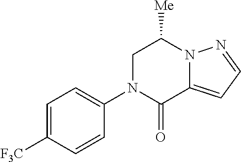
C1=C([F3C])C=CC(N2C(=O)C3=CC=NN3C([Me])C2)=C1
